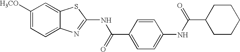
C1([H3CO])=CC=C2C(=C1)SC(NC(C1=CC=C(NC(C3CCCCC3)=O)C=C1)=O)=N2
